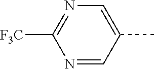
N1=CC(C)=CN=C1[F3C]
